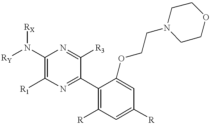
C1(N([RY])[RX])=C([R1])N=C(C2=C([R])C=C([R])C=C2OCCN2CCOCC2)C([R3])=N1
